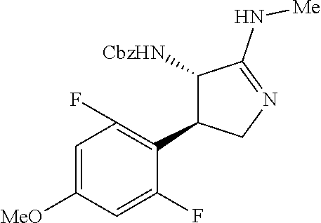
C1=C([MeO])C=C(F)C(C2C([CbzHN])C(N[Me])=NC2)=C1F
